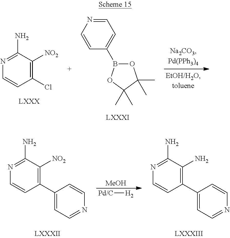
[Pd/C][H2].[MeOH].C1(N)=NC=CC(C2=CC=NC=C2)=C1[NO2].C1(N)=NC=CC(C2=CC=NC=C2)=C1N.C1(N)=NC=CC(Cl)=C1[NO2].C1=NC=CC(B2OC(C)(C)C(C)(C)O2)=C1
